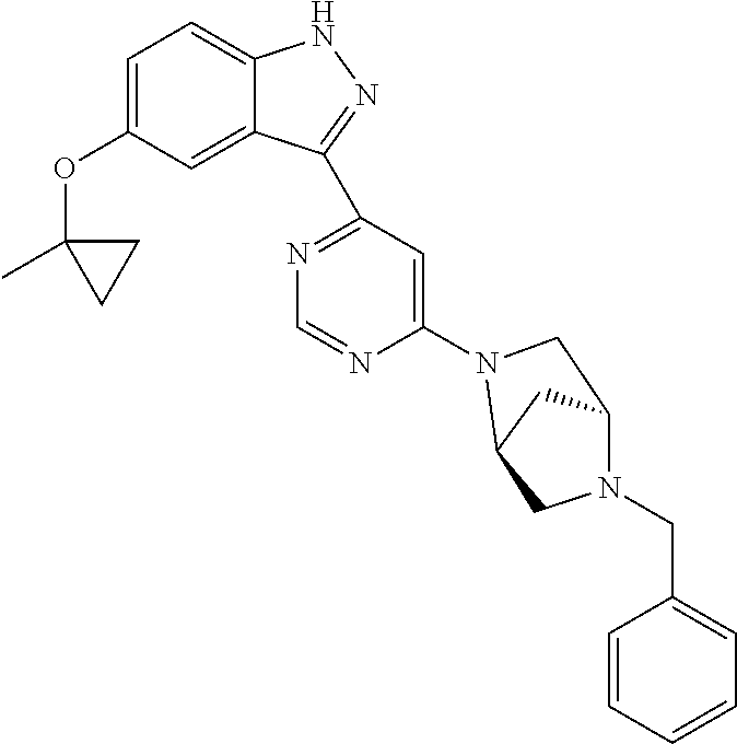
C1=C(OC2(C)CC2)C=C2C(=C1)NN=C2C1=NC=NC(N2C3CC(N(CC4=CC=CC=C4)C3)C2)=C1
